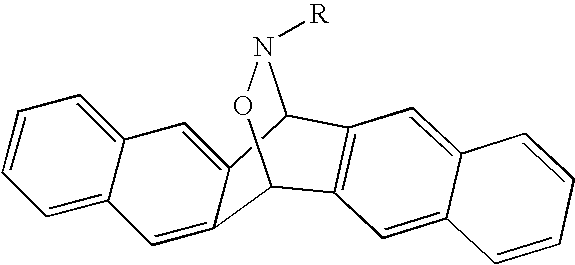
C12=CC3=CC=CC=C3C=C1C1N([R])OC2C2=C1C=C1C(=C2)C=CC=C1
